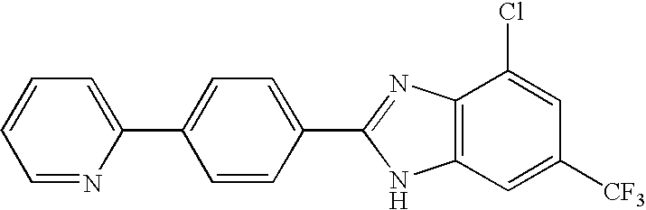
C1=NC(C2=CC=C(C3=NC4=C(N3)C=C([CF3])C=C4Cl)C=C2)=CC=C1
